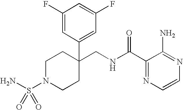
C1N(S(N)(=O)=O)CCC(CNC(C2=NC=CN=C2N)=O)(C2=CC(F)=CC(F)=C2)C1
